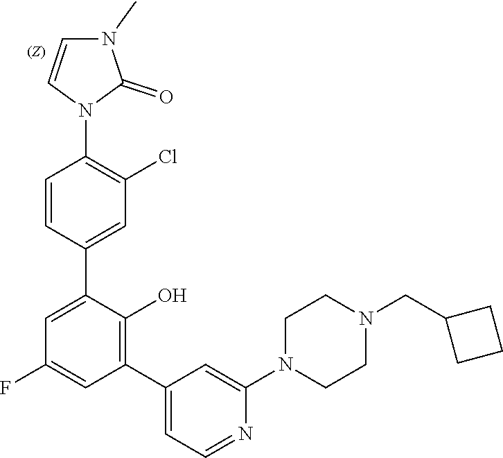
C1CN(C2=CC(C3=C(O)C(C4=CC(Cl)=C(N5C=CN(C)C5=O)C=C4)=CC(F)=C3)=CC=N2)CCN1CC1CCC1
